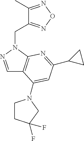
C1=NN(CC2=NON=C2C)C2=C1C(N1CCC(F)(F)C1)=CC(C1CC1)=N2
